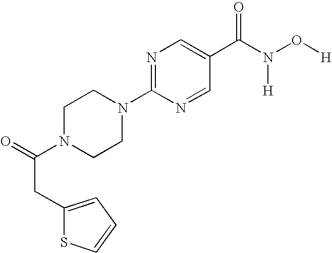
C(C1=CC=CS1)C(=O)N1CCN(C2=NC=C(C(N(O[H])[H])=O)C=N2)CC1
